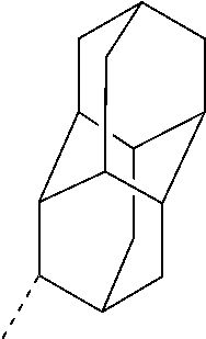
C1C2C3C(C)C4CC5C(CC1CC35)C2C4
